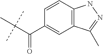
C1(C(C(C)(C)C)=O)=CC2=C(C=C1)NN=C2C
